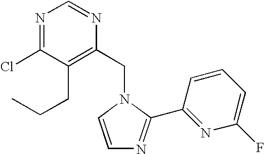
C(N1C=CN=C1C1=NC(F)=CC=C1)C1=C(CCC)C(Cl)=NC=N1
